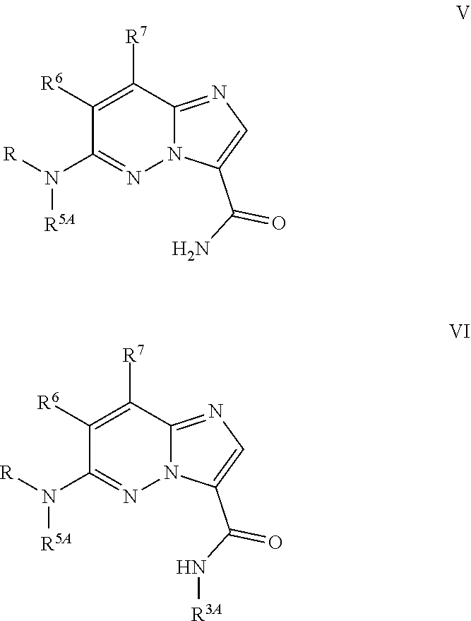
C12=NC=C(C(N)=O)N1N=C(N([R])[R5A])C([R6])=C2[R7].C12=NC=C(C(N[R3A])=O)N1N=C(N([R])[R5A])C([R6])=C2[R7]
